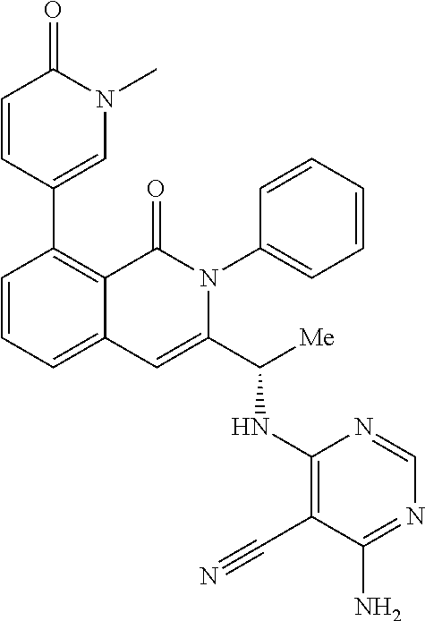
C1=CC=C2C(=C1C1=CN(C)C(=O)C=C1)C(=O)N(C1=CC=CC=C1)C(C([Me])NC1=C(C#N)C(N)=NC=N1)=C2
